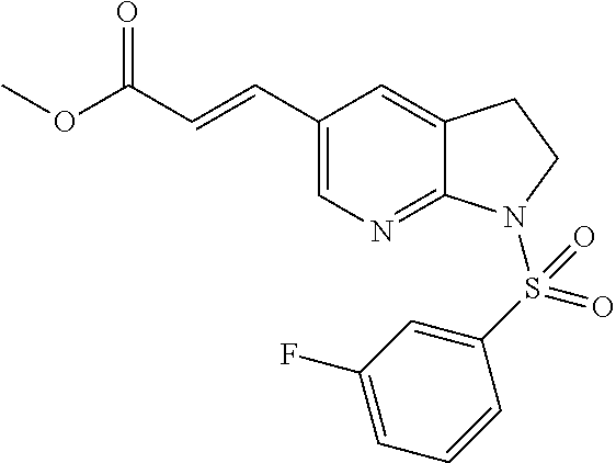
C1(C=CC(=O)OC)=CN=C2C(=C1)CCN2S(C1=CC(F)=CC=C1)(=O)=O
